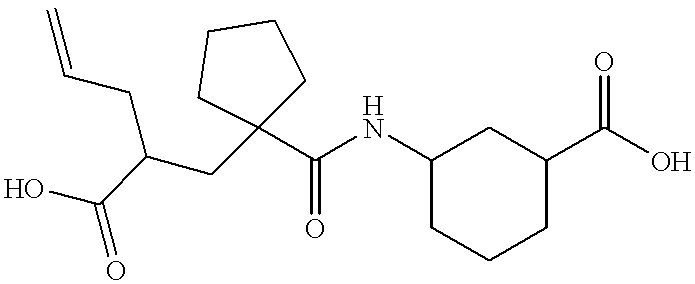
C1(NC(C2(CC(CC=C)C(O)=O)CCCC2)=O)CCCC(C(O)=O)C1
